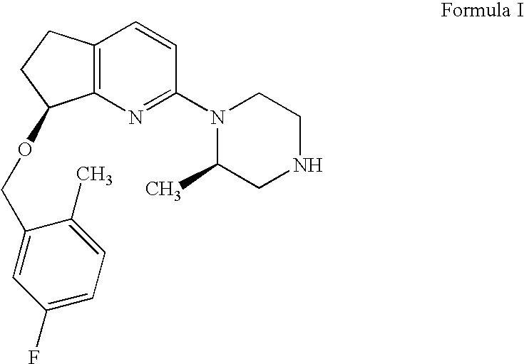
C12=C(N=C(N3C(C)CNCC3)C=C1)C(OCC1=CC(F)=CC=C1C)CC2
